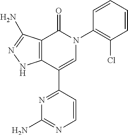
C1=CC=CC(N2C(=O)C3=C(C(C4=NC(N)=NC=C4)=C2)NN=C3N)=C1Cl
